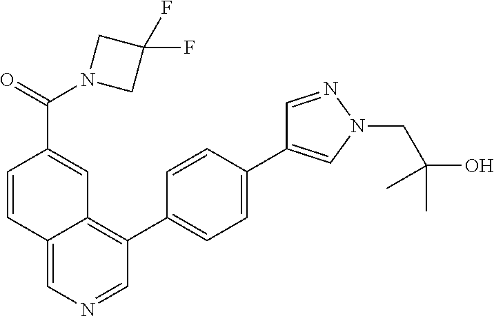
C12=CN=CC(C3=CC=C(C4=CN(CC(C)(C)O)N=C4)C=C3)=C1C=C(C(N1CC(F)(F)C1)=O)C=C2
